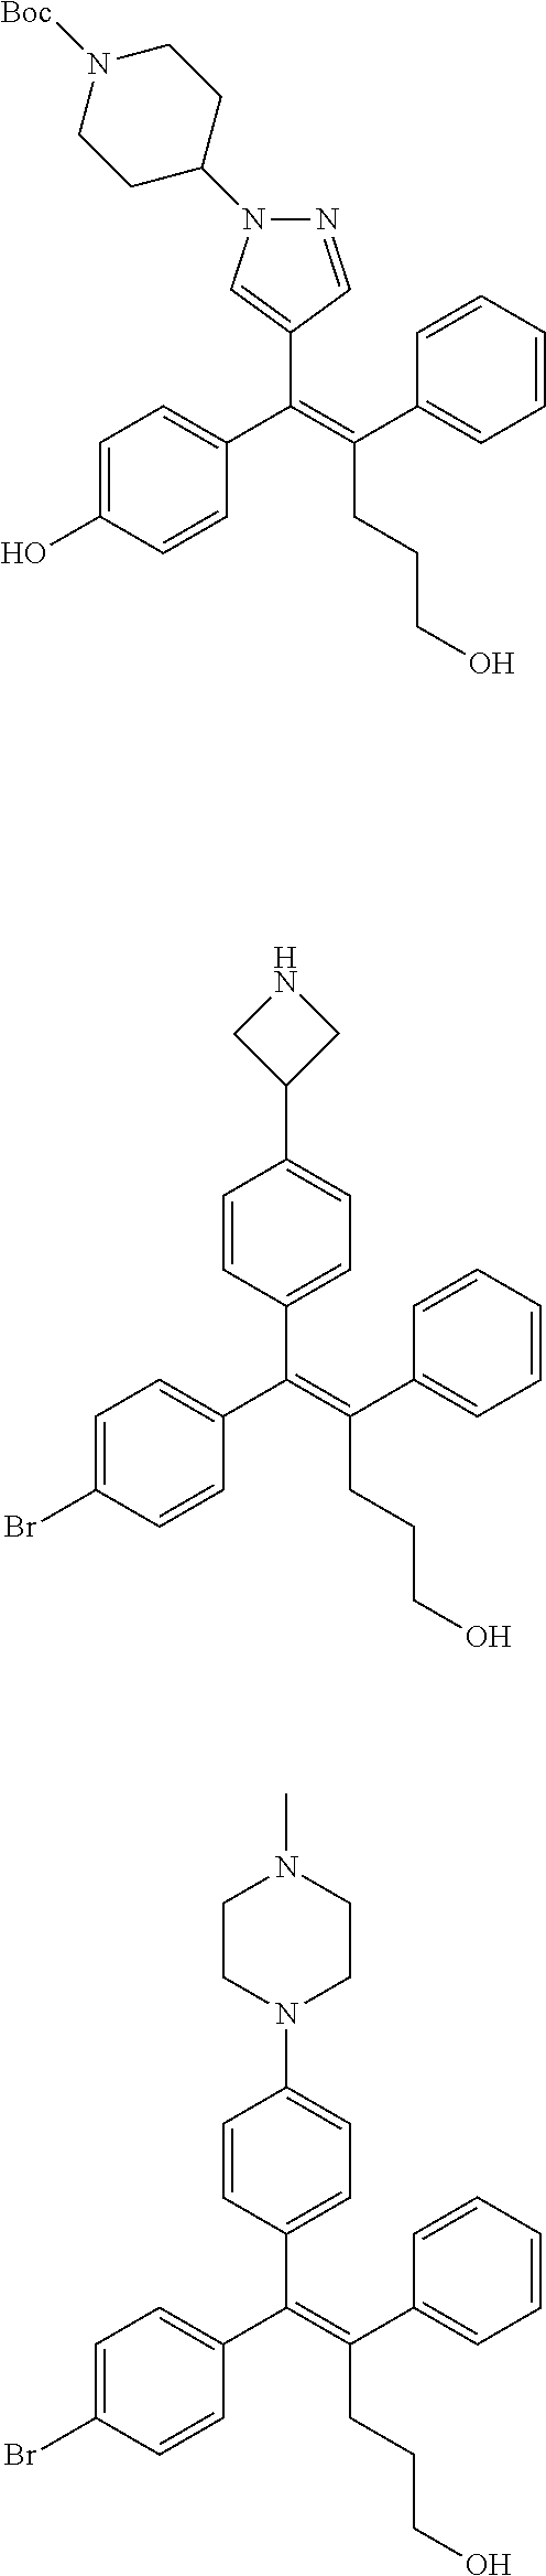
C(=C(C1=CC=CC=C1)CCCO)(C1=CC=C(Br)C=C1)C1=CC=C(C2CNC2)C=C1.C(=C(C1=CC=CC=C1)CCCO)(C1=CC=C(Br)C=C1)C1=CC=C(N2CCN(C)CC2)C=C1.C(=C(C1=CC=CC=C1)CCCO)(C1=CC=C(O)C=C1)C1=CN(C2CCN([Boc])CC2)N=C1
